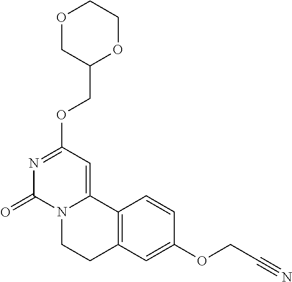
O1CC(COC2=NC(=O)N3C(=C2)C2=C(CC3)C=C(OCC#N)C=C2)OCC1
